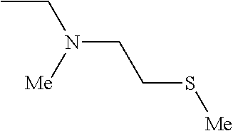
CCN(CCS[Me])[Me]
